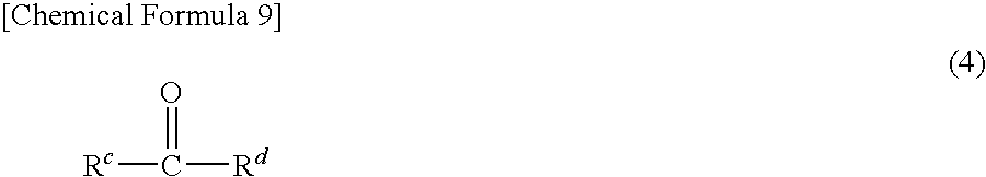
[Rc]C(=O)[Rd]
